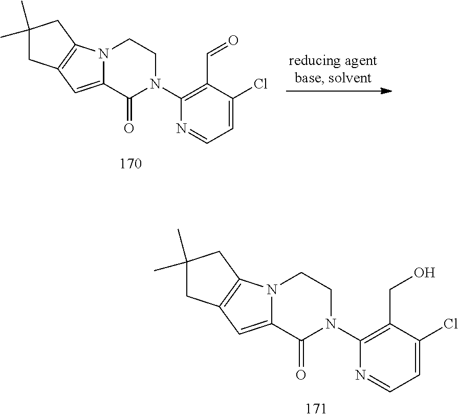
N12C(=CC3=C1CC(C)(C)C3)C(=O)N(C1=C(CO)C(Cl)=CC=N1)CC2.N12C(=CC3=C1CC(C)(C)C3)C(=O)N(C1=C(C=O)C(Cl)=CC=N1)CC2
